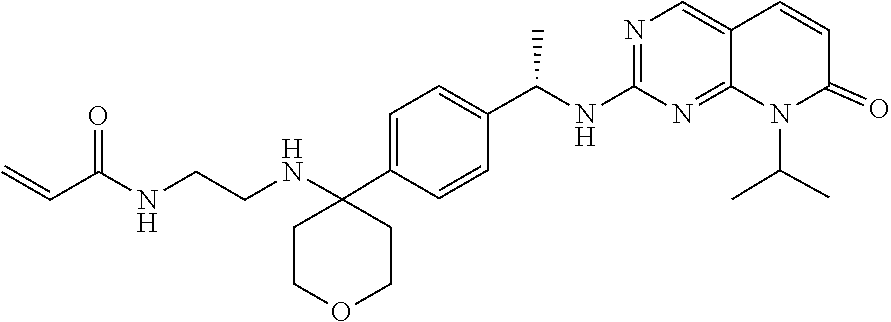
C12=CN=C(NC(C3=CC=C(C4(NCCNC(C=C)=O)CCOCC4)C=C3)C)N=C1N(C(C)C)C(=O)C=C2
